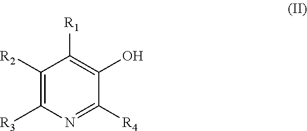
C1([R2])=C([R3])N=C([R4])C(O)=C1[R1]
